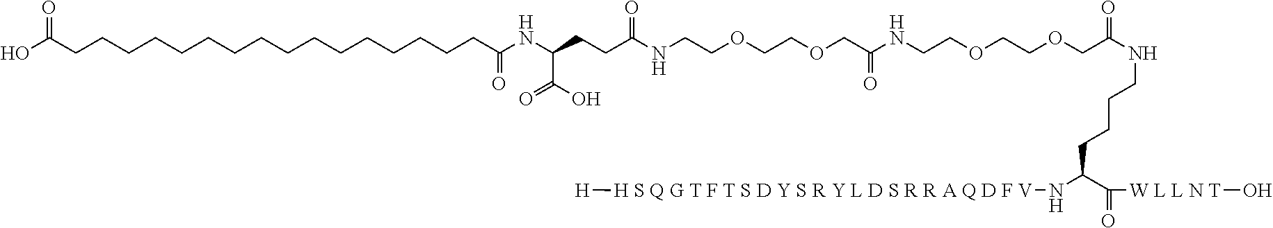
OC(CCCCCCCCCCCCCCCCC(=O)NC(CCC(NCCOCCOCC(=O)NCCOCCOCC(NCCCCC(N[H S Q G T F T S D Y S R Y L D S R R A Q D F V][H])C(=O)[W L L N T]O)=O)=O)C(O)=O)=O
